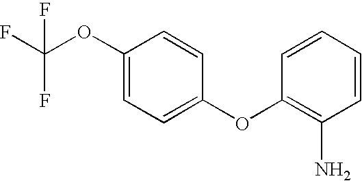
C1(OC(F)(F)F)=CC=C(OC2=C(N)C=CC=C2)C=C1
